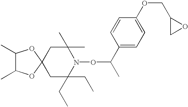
C1C(CC)(CC)N(OC(C)C2=CC=C(OCC3CO3)C=C2)C(C)(C)CC12OC(C)C(C)O2
